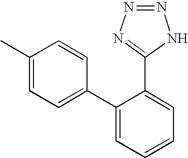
N1=NN=C(C2=CC=CC=C2C2=CC=C(C)C=C2)N1
